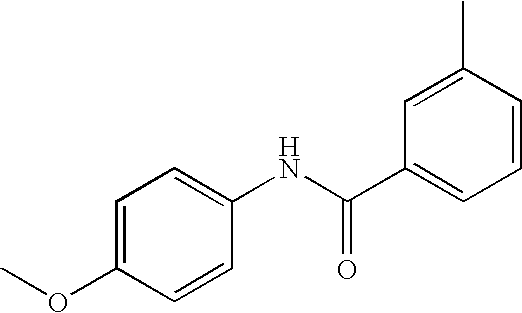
C1=C(OC)C=CC(NC(C2=CC=CC(C)=C2)=O)=C1
